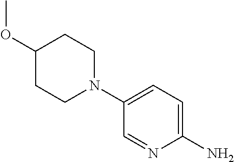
C1(N)=CC=C(N2CCC(OC)CC2)C=N1
